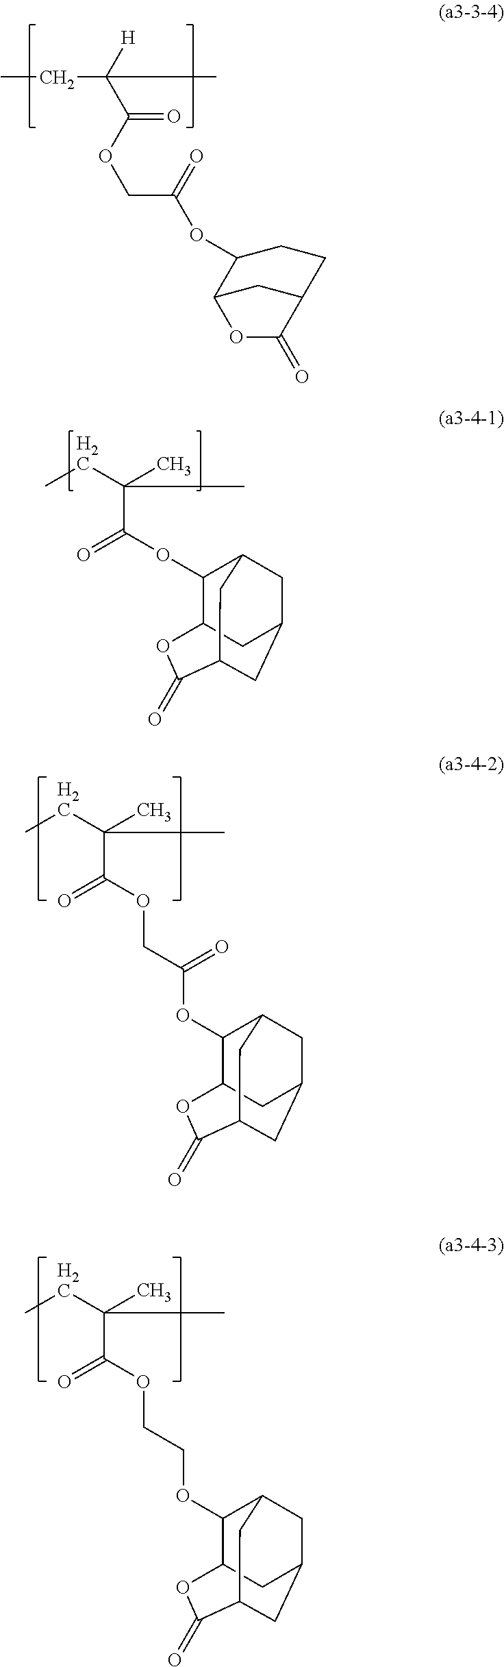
CCC([H])(C)C(OCC(OC1C2CC(CC1)C(=O)O2)=O)=O.CCC(C)(C)C(OC1C2CC3CC1CC(C(=O)O2)C3)=O.CCC(C)(C)C(=O)OCC(=O)OC1C2CC3CC1CC(C(=O)O2)C3.CCC(C)(C)C(=O)OCCOC1C2CC3CC1CC(C(=O)O2)C3
